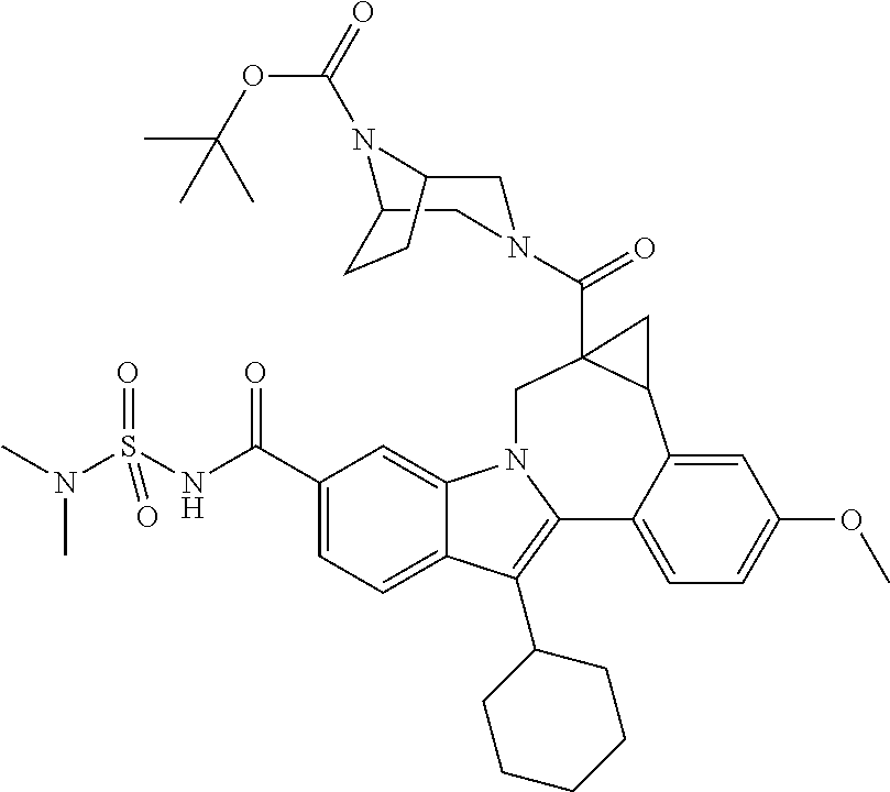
C1(C(NS(N(C)C)(=O)=O)=O)=CC=C2C(=C1)N1C(=C2C2CCCCC2)C2=CC=C(OC)C=C2C2C(C(=O)N3CC4N(C(=O)OC(C)(C)C)C(C3)CC4)(C1)C2
